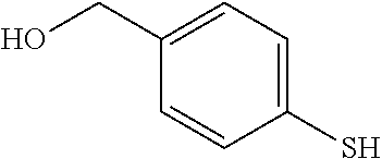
C1(S)=CC=C(CO)C=C1
